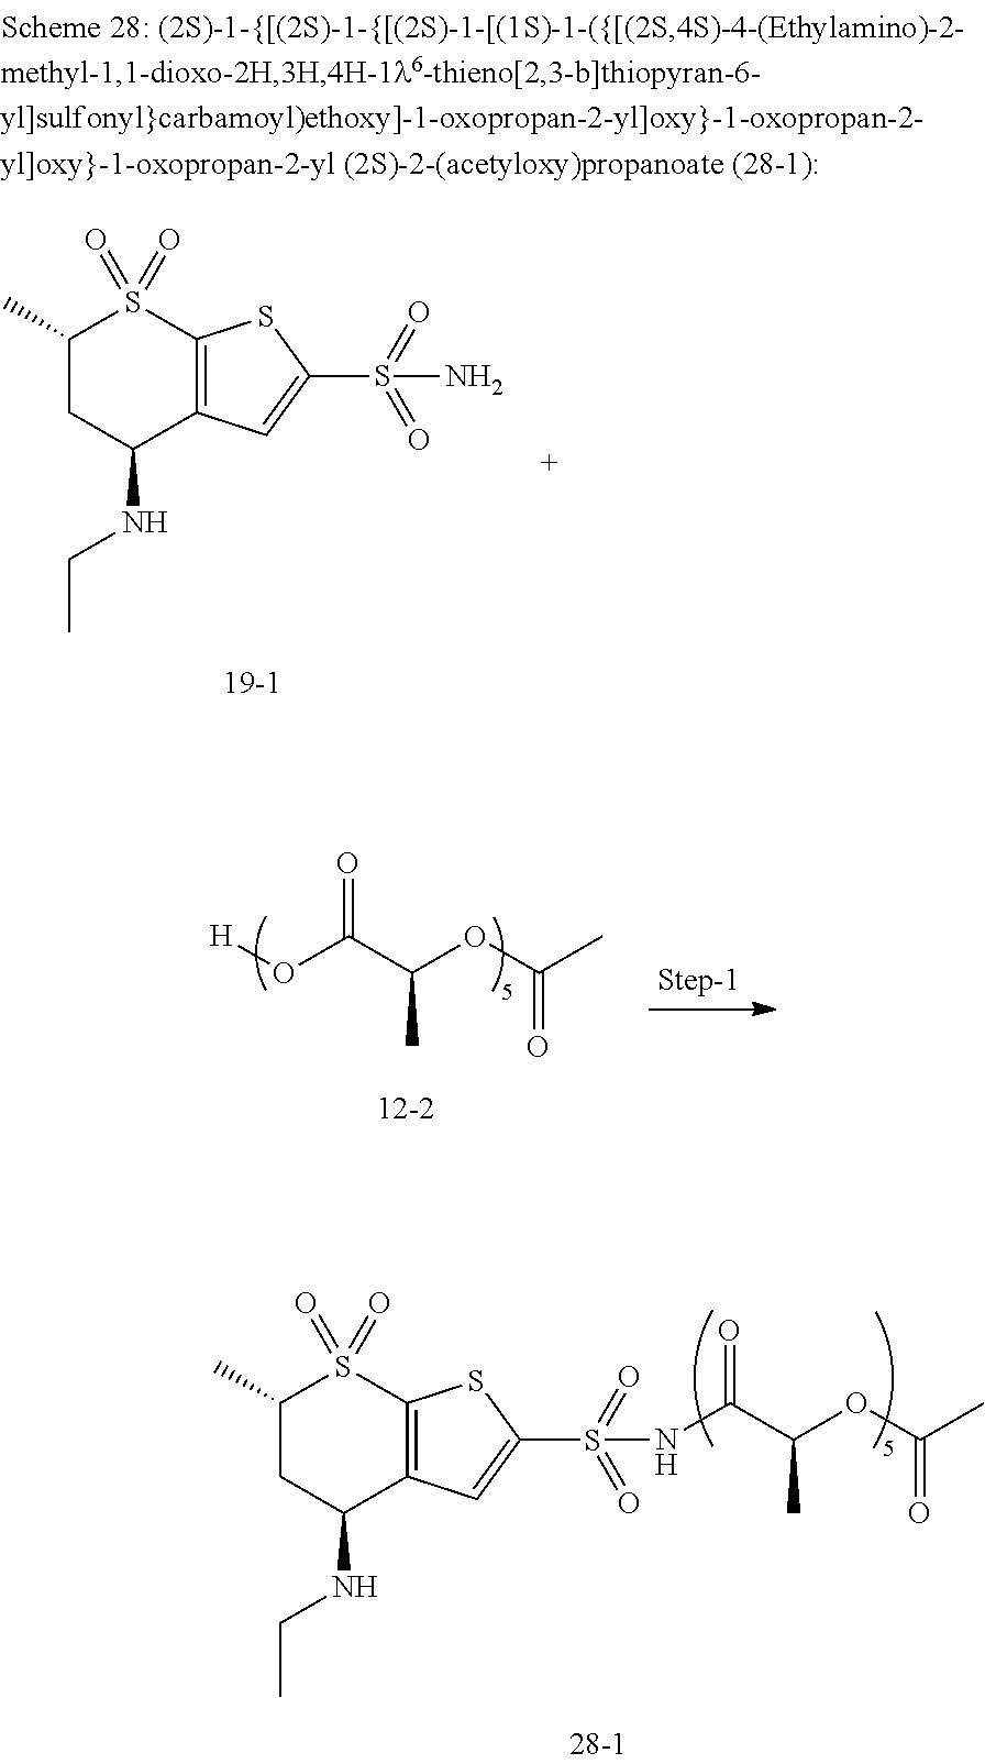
C1(C)CC(NCC)C2=C(S1(=O)=O)SC(S(N)(=O)=O)=C2.C1(C)CC(NCC)C2=C(S1(=O)=O)SC(S(=O)(=O)NC(C(OC(C)=O)C)=O)=C2.[H]OC(C(OC(C)=O)C)=O
